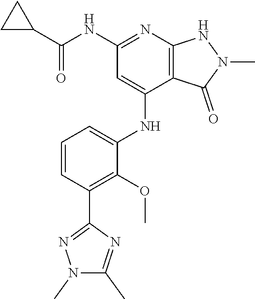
N(C1=NC2=C(C(NC3=CC=CC(C4=NN(C)C(C)=N4)=C3OC)=C1)C(=O)N(C)N2)C(C1CC1)=O
